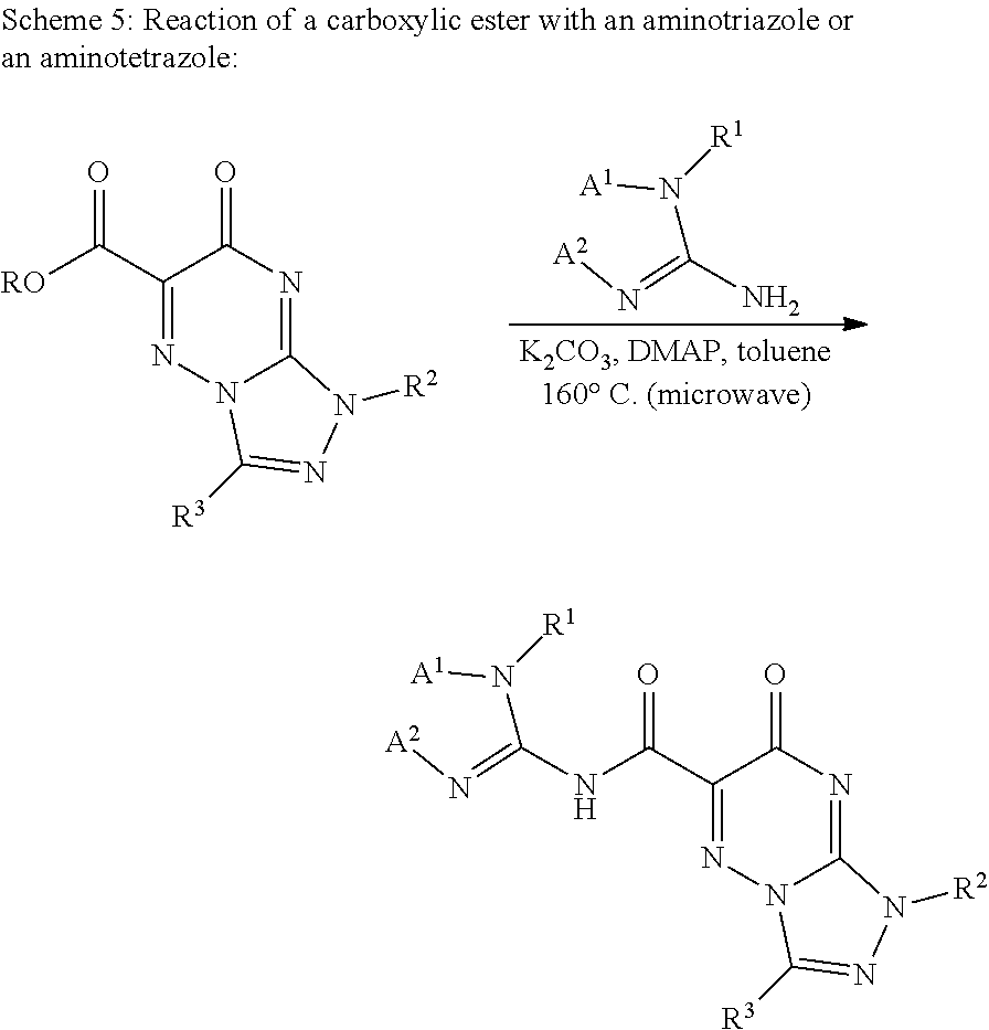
NC(N([A1])[R1])=N[A2].C1(C([RO])=O)=NN2C(=NC1=O)N([R2])N=C2[R3].C1(C(NC(N([A1])[R1])=N[A2])=O)=NN2C(=NC1=O)N([R2])N=C2[R3]
